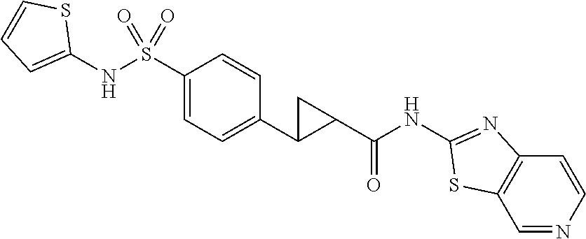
C1(NS(C2=CC=C(C3C(C(NC4=NC5=C(C=NC=C5)S4)=O)C3)C=C2)(=O)=O)=CC=CS1
